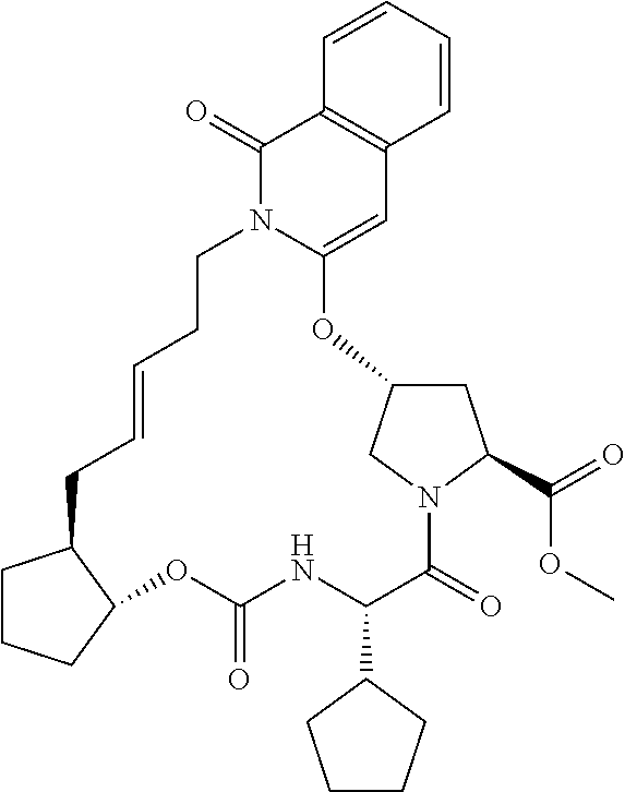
C1CCC2C1CC=CCCN1C(=CC3=C(C=CC=C3)C1=O)OC1CC(C(=O)OC)N(C(=O)C(C3CCCC3)NC(=O)O2)C1
